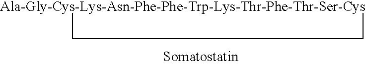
[Ala-Gly-Cys-Lys-Asn-Phe-Phe-Trp-Lys-Thr-Phe-Thr-Ser-Cys]1CC1
